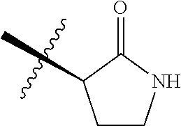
CC1CCNC1=O
